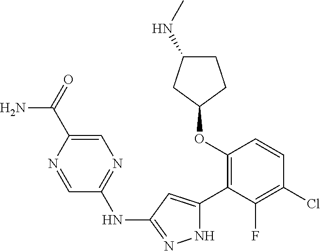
C1(OC2=C(C3=CC(NC4=NC=C(C(N)=O)N=C4)=NN3)C(F)=C(Cl)C=C2)CCC(NC)C1
